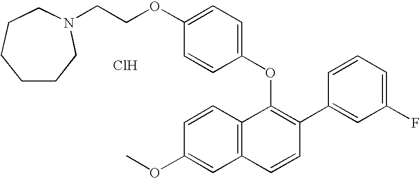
O(C1=C(C2=CC(F)=CC=C2)C=CC2=C1C=CC(OC)=C2)C1=CC=C(OCCN2CCCCCC2)C=C1.Cl
